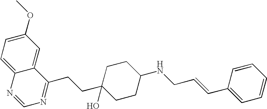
C1(OC)=CC=C2C(=C1)C(CCC1(O)CCC(NCC=CC3=CC=CC=C3)CC1)=NC=N2
